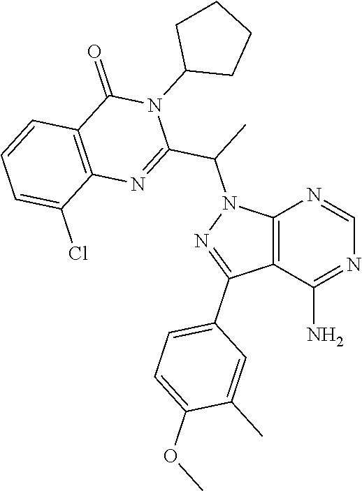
C12=C(C(N)=NC=N1)C(C1=CC=C(OC)C(C)=C1)=NN2C(C1=NC2=C(C(=O)N1C1CCCC1)C=CC=C2Cl)C
